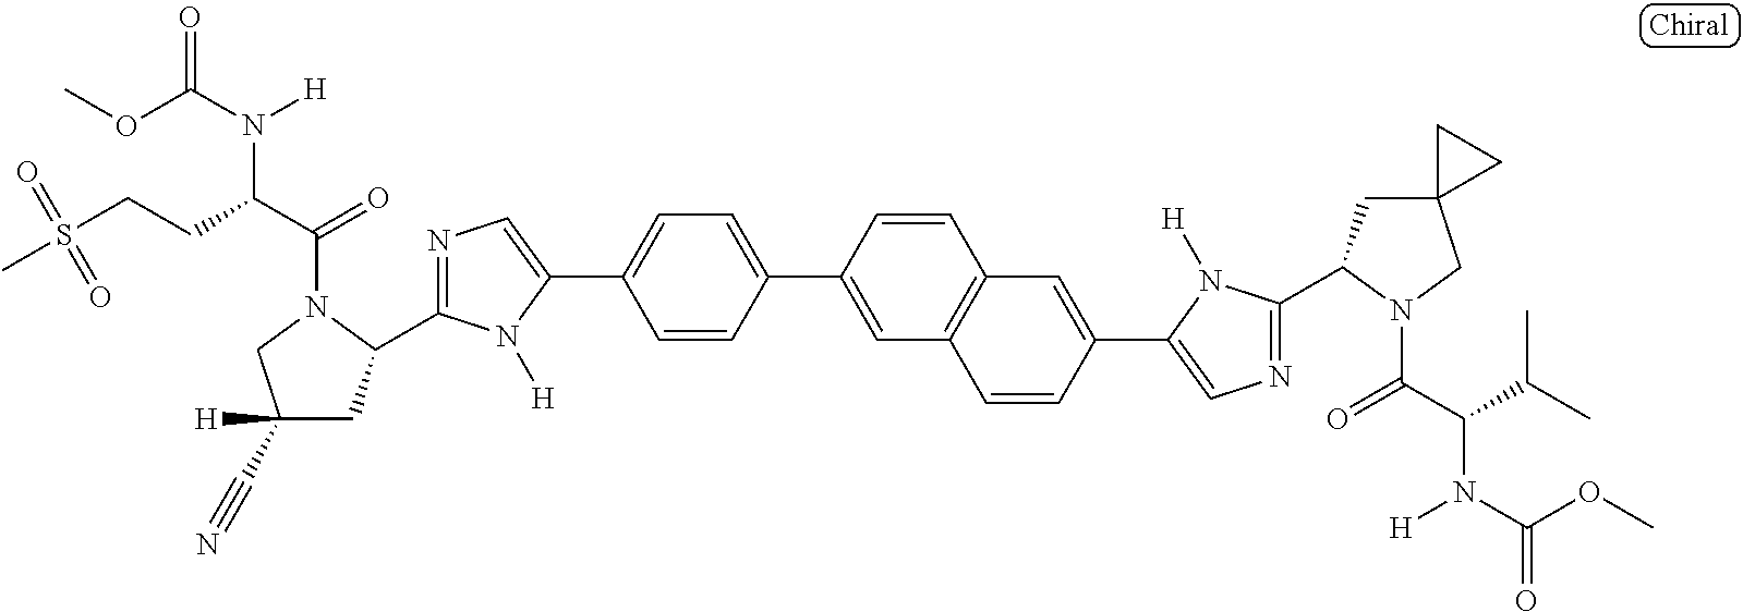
C1=CC(C2=CC3=C(C=C(C4=CN=C(C5CC6(CN5C(C(C(C)C)N(C(OC)=O)[H])=O)CC6)N4[H])C=C3)C=C2)=CC=C1C1=CN=C(C2CC([H])(C#N)CN2C(C(CCS(C)(=O)=O)N(C(OC)=O)[H])=O)N1[H]
